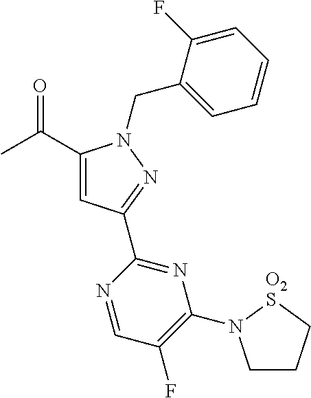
C(C1=CC(C2=NC(N3CCC[O2S]3)=C(F)C=N2)=NN1CC1=CC=CC=C1F)(C)=O
